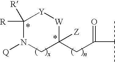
C1([R])([R])N([Q])CC(CC(=O)C(C)C)([Z])[W][Y]1
